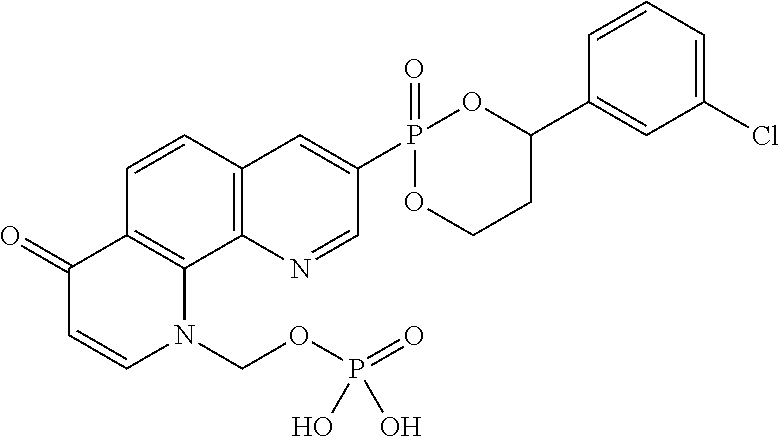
C1=CC2=C(C3=C1C=C(P1(=O)OCCC(C4=CC(Cl)=CC=C4)O1)C=N3)N(COP(=O)(O)O)C=CC2=O
